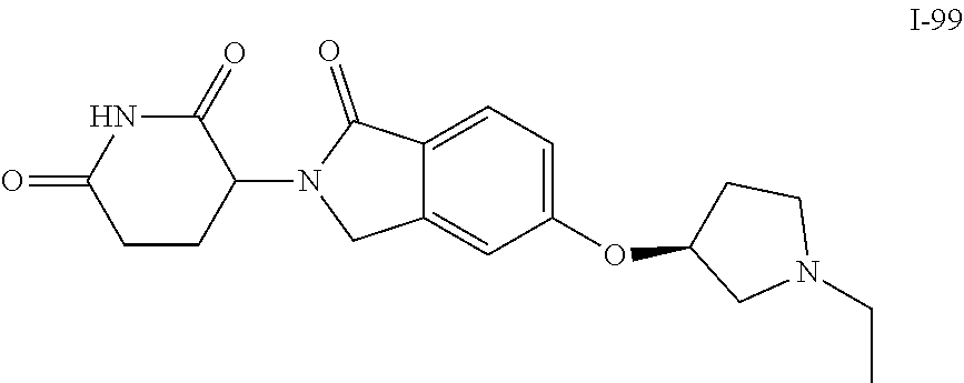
C1=C(OC2CCN(CC)C2)C=C2CN(C3CCC(=O)NC3=O)C(=O)C2=C1
